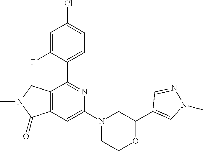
C1(C2=NC(N3CCOC(C4=CN(C)N=C4)C3)=CC3=C2CN(C)C3=O)=CC=C(Cl)C=C1F
